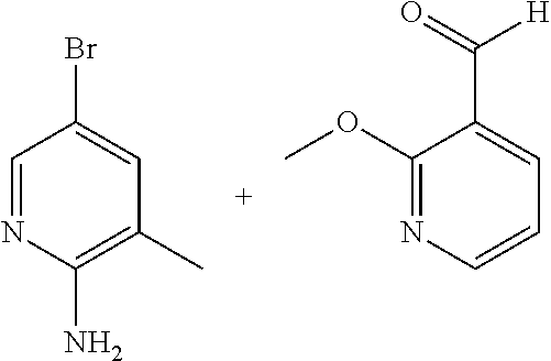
C1=NC(N)=C(C)C=C1Br.C1(OC)=NC=CC=C1C(=O)[H]
